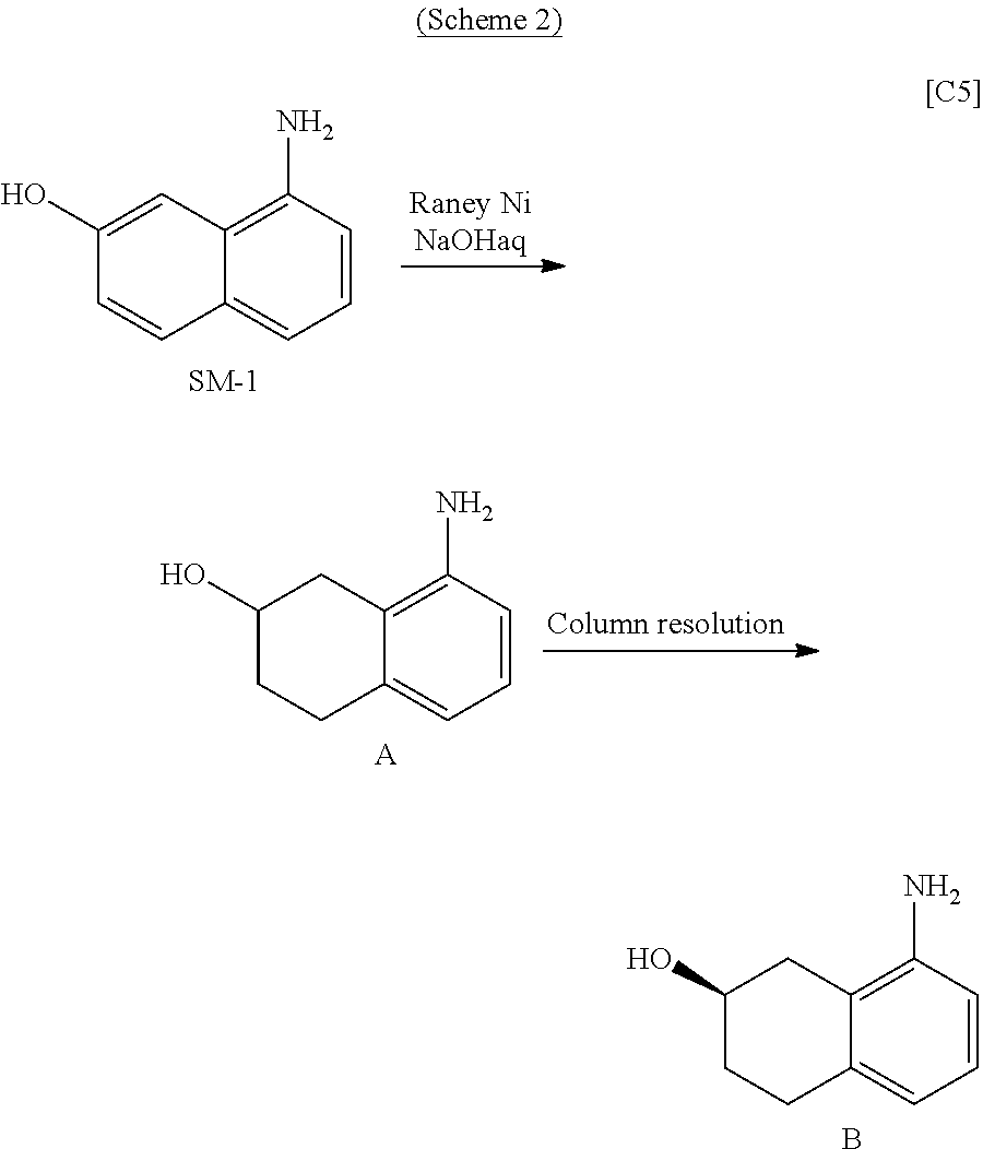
C1(N)=C2C(=CC=C1)C=CC(O)=C2.C1(N)=C2C(=CC=C1)CCC(O)C2.[A].C1(N)=C2C(=CC=C1)CCC(O)C2.B
